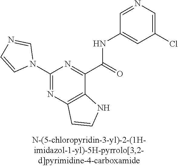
C1(N2C=NC=C2)=NC2=C(C(C(=O)NC3=CC(Cl)=CN=C3)=N1)NC=C2
